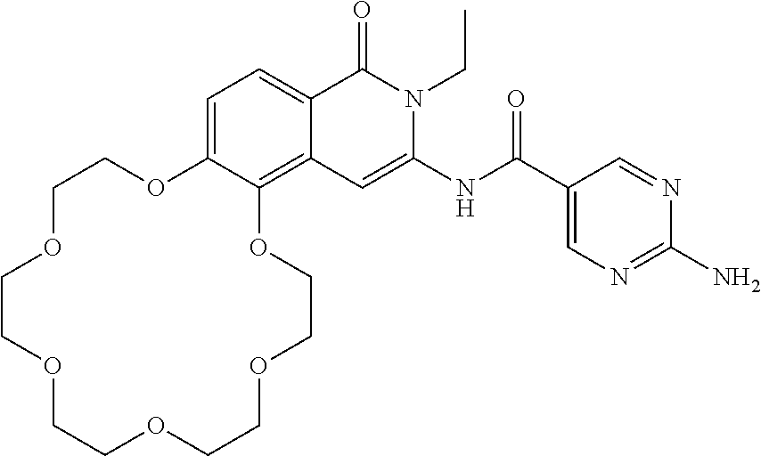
C1=C2C(=C3C(=C1)C(=O)N(CC)C(NC(=O)C1=CN=C(N)N=C1)=C3)OCCOCCOCCOCCOCCO2
